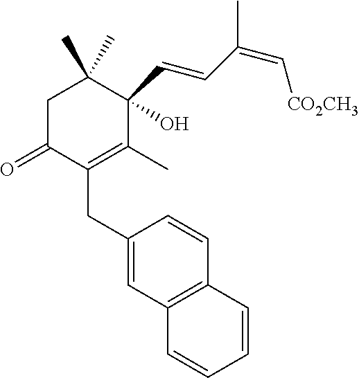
C1C(=O)C(CC2=CC3=C(C=C2)C=CC=C3)=C(C)C(C=CC(=C[CO2CH3])C)(O)C1(C)C
